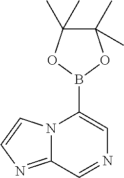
C1(C)(C)C(C)(C)OB(C2=CN=CC3=NC=CN23)O1
